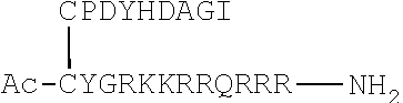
[Ac-CYGRKKRRQRRR](N)[CPDYHDAGI]
